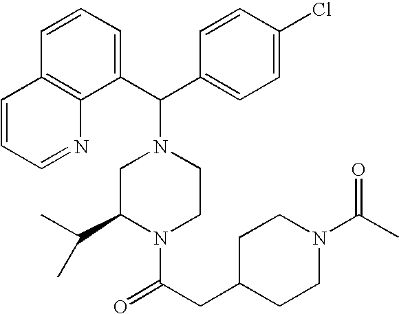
C1(C(C2=CC=C(Cl)C=C2)N2CC(C(C)C)N(C(CC3CCN(C(C)=O)CC3)=O)CC2)=CC=CC2=C1N=CC=C2
